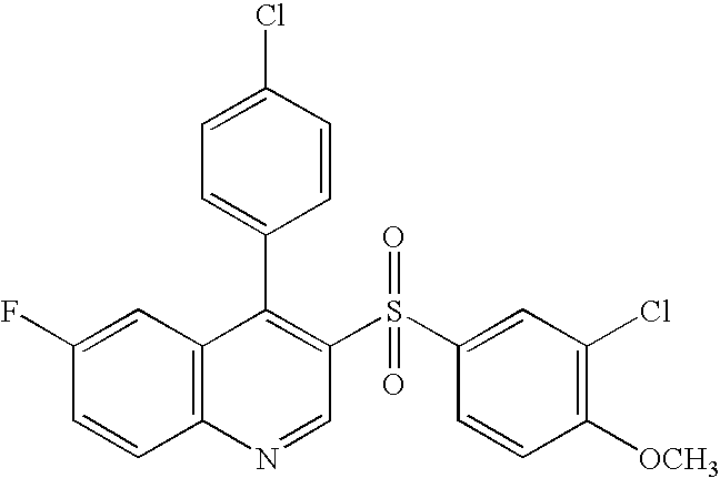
C12=C(C=C(F)C=C1)C(C1=CC=C(Cl)C=C1)=C(S(C1=CC(Cl)=C([OCH3])C=C1)(=O)=O)C=N2
